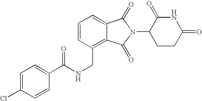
C(C1=C2C(=CC=C1)C(=O)N(C1CCC(=O)NC1=O)C2=O)NC(C1=CC=C(Cl)C=C1)=O
